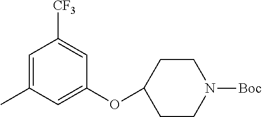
C1=C(C)C=C(OC2CCN([Boc])CC2)C=C1[CF3]
